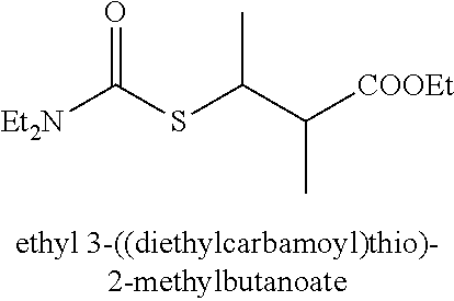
[Et2N]C(SC(C([COOEt])C)C)=O
